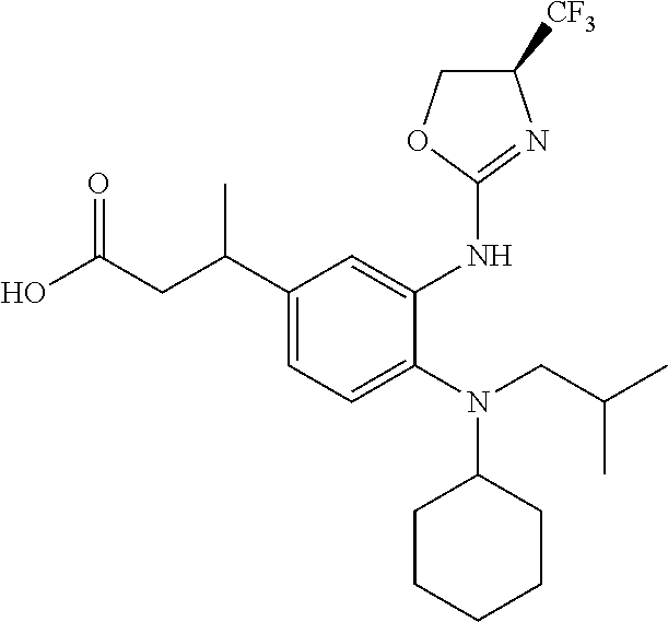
C1(C(CC(O)=O)C)=CC=C(N(CC(C)C)C2CCCCC2)C(NC2=NC([CF3])CO2)=C1
